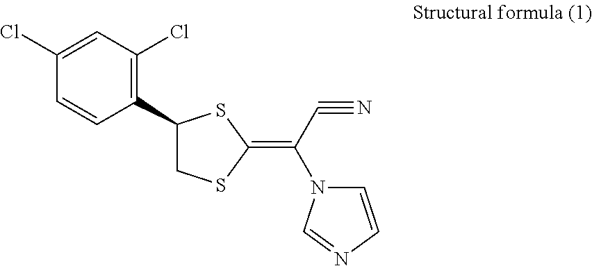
C1(Cl)=CC(Cl)=C(C2CSC(=C(C#N)N3C=CN=C3)S2)C=C1
